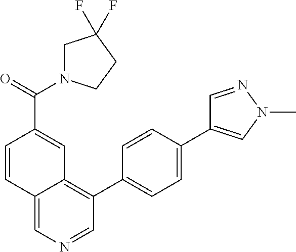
C12=CN=CC(C3=CC=C(C4=CN(C)N=C4)C=C3)=C1C=C(C(N1CC(F)(F)CC1)=O)C=C2
